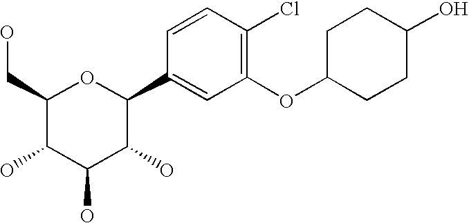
C1(CO)C(O)C(O)C(O)C(C2=CC(OC3CCC(O)CC3)=C(Cl)C=C2)O1
